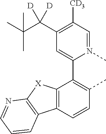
C12=C(C=CC(C)=C1C1=CC(C(C(C)(C)C)([D])[D])=C([CD3])C=N1C)C1=C([X]2)N=CC=C1
